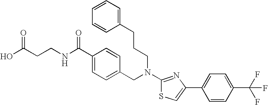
C(CCNC(C1=CC=C(CN(CCCC2=CC=CC=C2)C2=NC(C3=CC=C(C(F)(F)F)C=C3)=CS2)C=C1)=O)(O)=O
